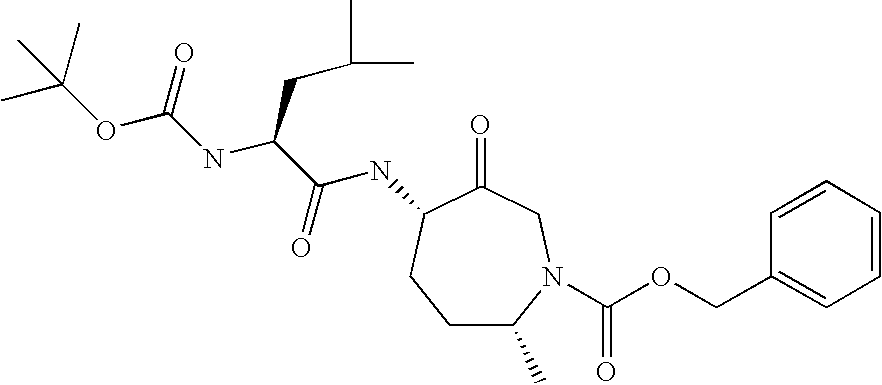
C1C(C)N(C(OCC2=CC=CC=C2)=O)CC(=O)C(NC(C(NC(OC(C)(C)C)=O)CC(C)C)=O)C1
